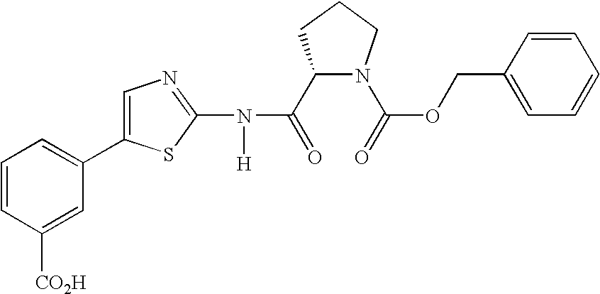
C1(C(=O)N(C2=NC=C(C3=CC=CC([CO2H])=C3)S2)[H])N(C(=O)OCC2=CC=CC=C2)CCC1
